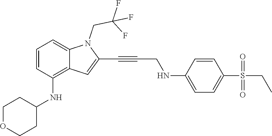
C(C#CC1=CC2=C(NC3CCOCC3)C=CC=C2N1CC(F)(F)F)NC1=CC=C(S(CC)(=O)=O)C=C1
